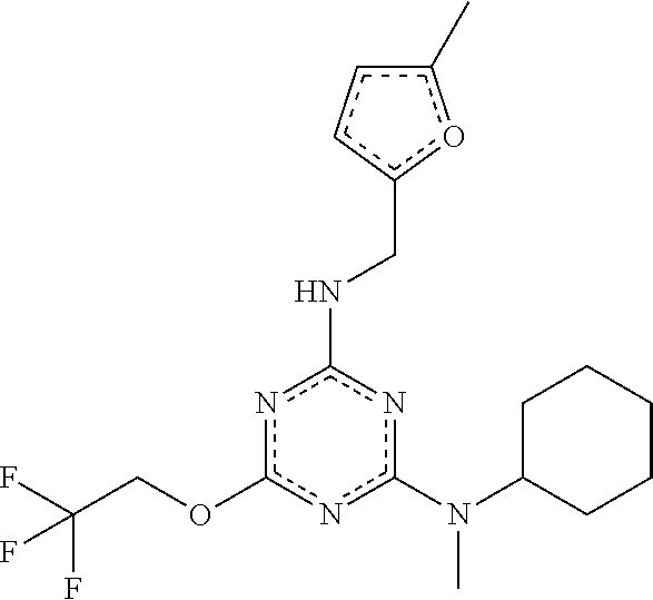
c1(N(C)C2CCCCC2)nc(NCc2oc(C)cc2)nc(OCC(F)(F)F)n1
